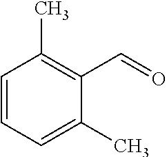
C1=CC=C(C)C(C=O)=C1C
